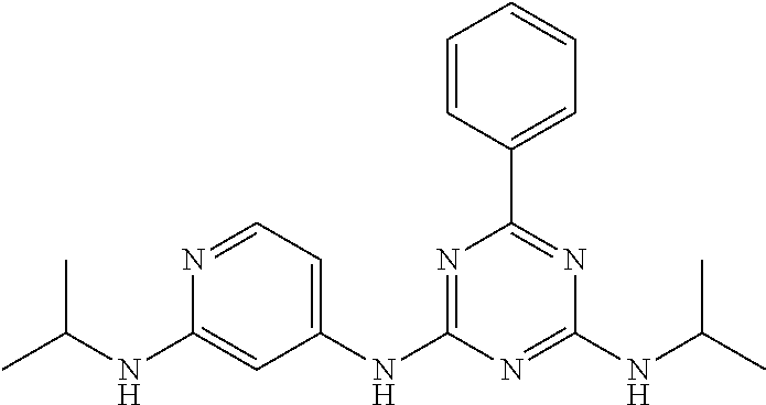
C1(NC2=CC=NC(NC(C)C)=C2)=NC(C2=CC=CC=C2)=NC(NC(C)C)=N1
